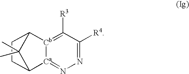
[Ca]12=NN=C([R4])C([R3])=[Cb]1C1CCC2C1(C)C
